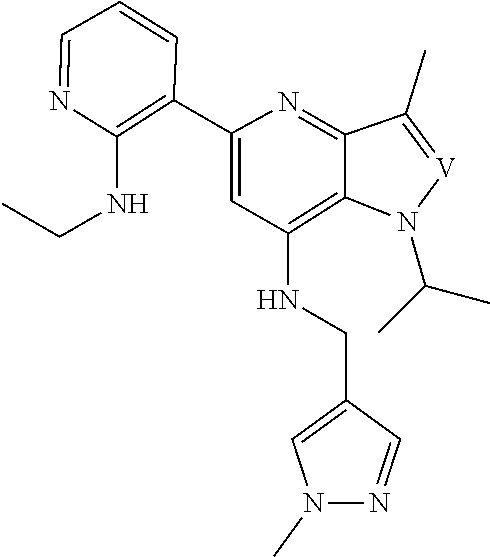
CC(C)N1C2=C(NCC3=CN(C)N=C3)C=C(C3=C(NCC)N=CC=C3)N=C2C(C)=[V]1
